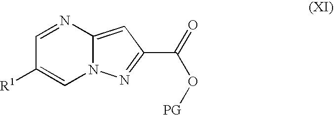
C1=NC2=CC(C(=O)O[PG])=NN2C=C1[R1]
